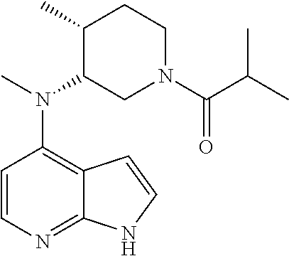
C1=CN=C2C(=C1N(C)C1CN(C(C(C)C)=O)CCC1C)C=CN2
